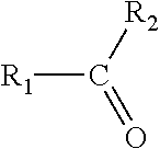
[R1]C([R2])=O
